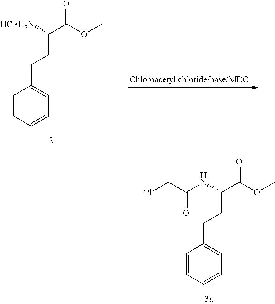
C1=CC=CC=C1CCC(C(OC)=O)[HClH2N].C1=CC=CC=C1CCC(C(OC)=O)NC(CCl)=O
